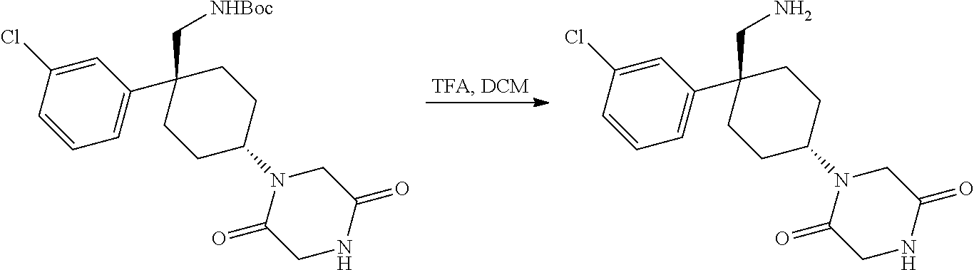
C1(Cl)=CC(C2(CN)CCC(N3C(=O)CNC(=O)C3)CC2)=CC=C1.C1(Cl)=CC(C2(C[NHBoc])CCC(N3C(=O)CNC(=O)C3)CC2)=CC=C1
